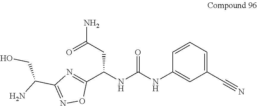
C1(C(NC(NC2=CC(C#N)=CC=C2)=O)CC(N)=O)=NC(C(N)CO)=NO1
